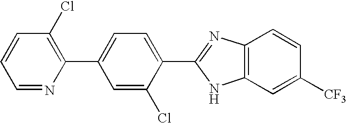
C1=NC(C2=CC=C(C3=NC4=C(N3)C=C([CF3])C=C4)C(Cl)=C2)=C(Cl)C=C1
